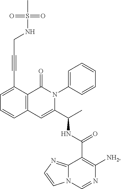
C(#CC1=CC=CC2=C1C(=O)N(C1=CC=CC=C1)C(C(C)NC(C1=C([NH2])N=CN3C1=NC=C3)=O)=C2)CNS(C)(=O)=O
